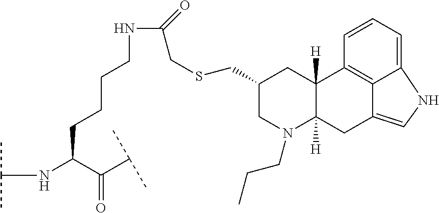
C1(CSCC(NCCCCC(NC(C)C)C(C(C)C)=O)=O)CN(CCC)C2([H])C([H])(C1)C1=C3C(=CNC3=CC=C1)C2
